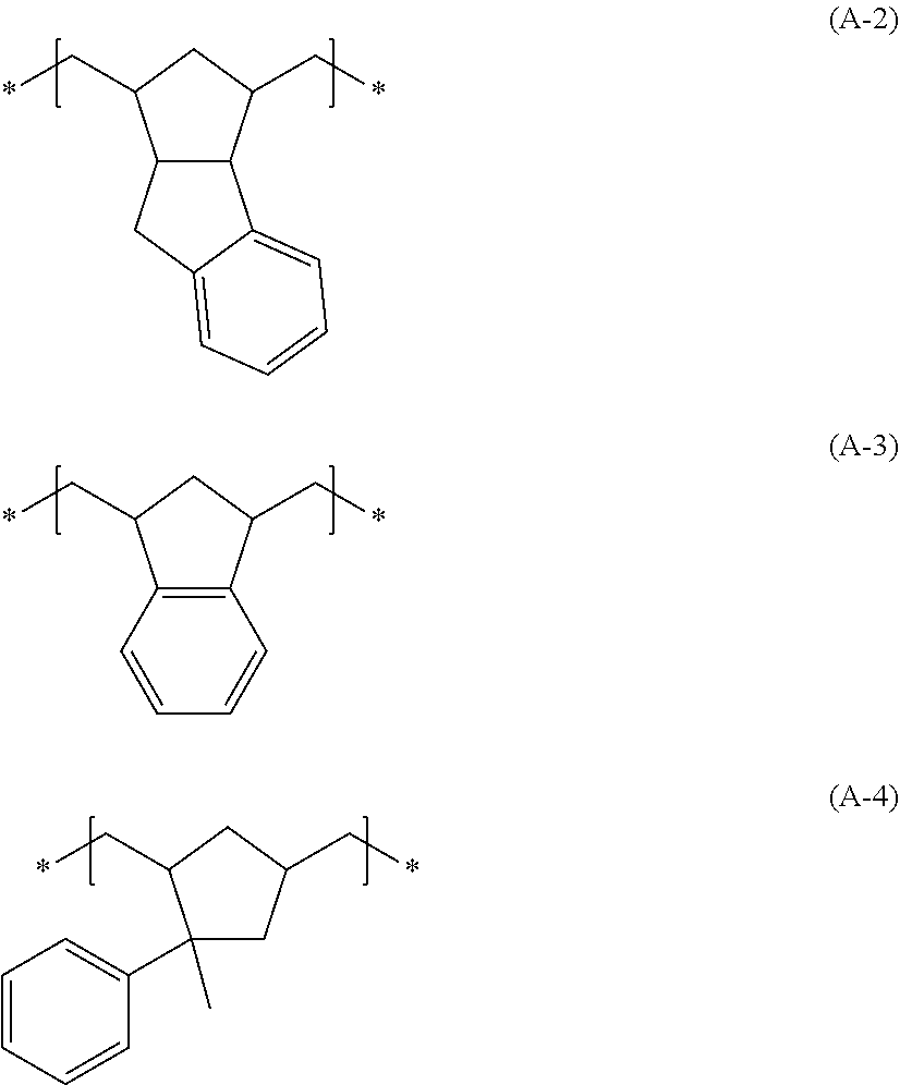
C12C(C(C*)CC1C*)C1=CC=CC=C1C2.C12=C(C(C*)CC1C*)C=CC=C2.C1(C2=CC=CC=C2)(C)CC(C*)CC1C*
